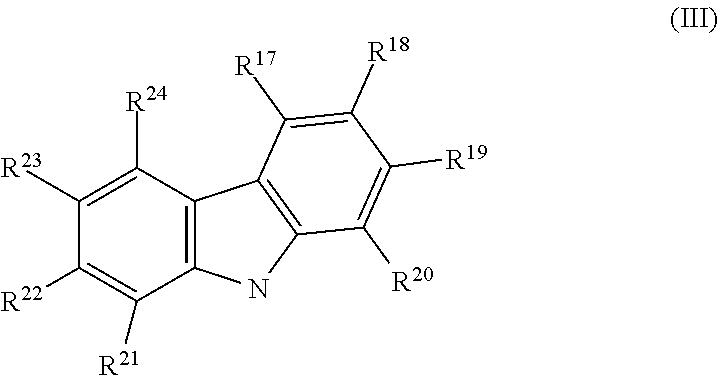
C1([R23])=C([R24])C2=C(C([R21])=C1[R22])NC1=C2C([R17])=C([R18])C([R19])=C1[R20]
